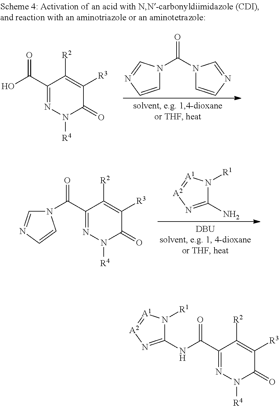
C(C1=NN([R4])C(=O)C([R3])=C1[R2])(=O)NC1=N[A2]=[A1]N1[R1].C1(N)=N[A2]=[A1]N1[R1].C(C1=NN([R4])C(=O)C([R3])=C1[R2])(=O)N1C=NC=C1.C(C1=NN([R4])C(=O)C([R3])=C1[R2])(=O)O.C1=CN=CN1C(N1C=CN=C1)=O
